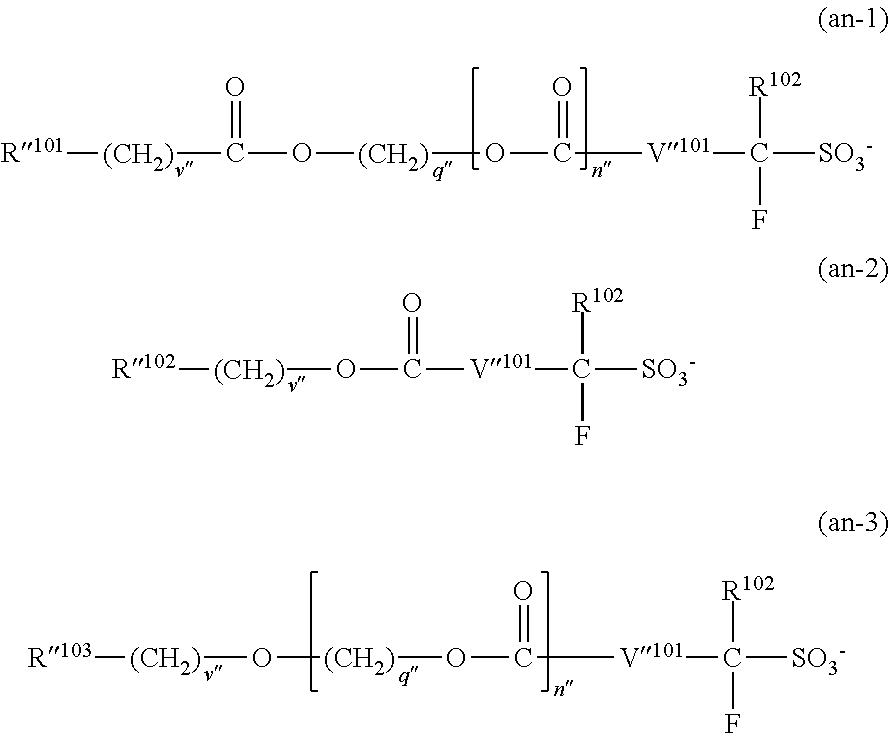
[R102][(CH2)]OC(=O)[V101]C([SO3-])([R102])F.[R101][(CH2)]C(=O)O[(CH2)]OC(=O)[V101]C([SO3-])([R102])F.[R103][(CH2)]O[(CH2)]OC(=O)[V101]C([SO3-])([R102])F
